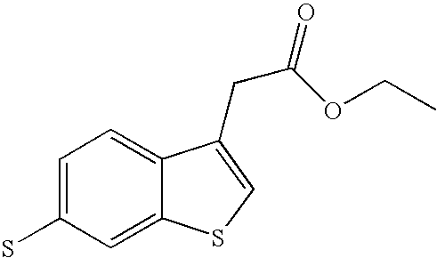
C1=C(S)C=C2C(=C1)C(CC(OCC)=O)=CS2
